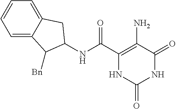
N(C(C1=C(N)C(=O)NC(=O)N1)=O)C1C([Bn])C2=CC=CC=C2C1
